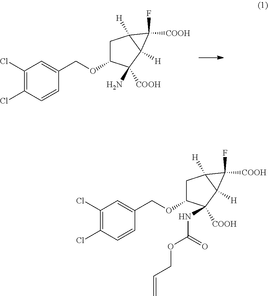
C1(Cl)=C(Cl)C=CC(COC2CC3([H])C([H])(C2(N)[COOH])C3([COOH])F)=C1.C1(Cl)=C(Cl)C=CC(COC2CC3([H])C([H])(C2([COOH])NC(OCC=C)=O)C3([COOH])F)=C1
